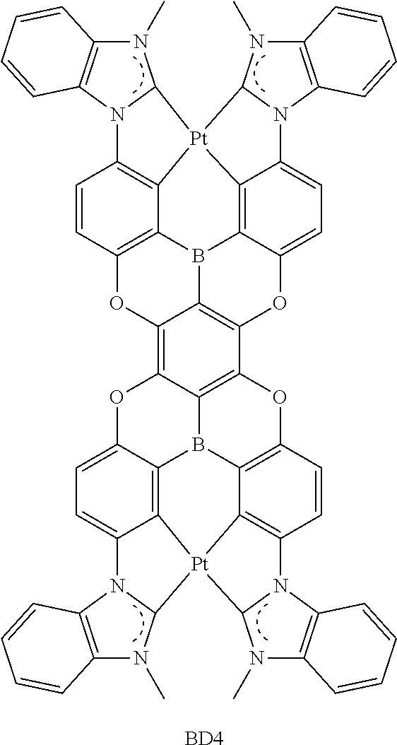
C12=C3C4=C(C5=C1B1C6=C(O2)C=CC2=C6[Pt]6(C7=C1C(=CC=C7N1C7=C(N(C)C16)C=CC=C7)O5)C1N2C2=C(N1C)C=CC=C2)OC1=C2C5=C(C=C1)N1C(N(C)C6=C1C=CC=C6)[Pt]51C5=C(C(=CC=C5N5C6=C(N(C)C51)C=CC=C6)O3)B42.[BD4]
